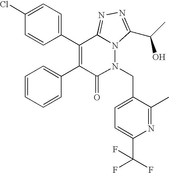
C1=CC=CC(C2=C(C3=CC=C(Cl)C=C3)C3=NN=C(C(O)C)N3N(CC3=CC=C(C(F)(F)F)N=C3C)C2=O)=C1
